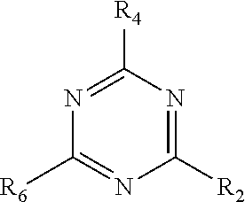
C1([R6])=NC([R2])=NC([R4])=N1
